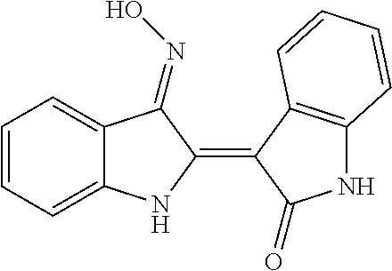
C1=CC=C2C(=C1)C(=NO)C(=C1C(=O)NC3=C1C=CC=C3)N2
